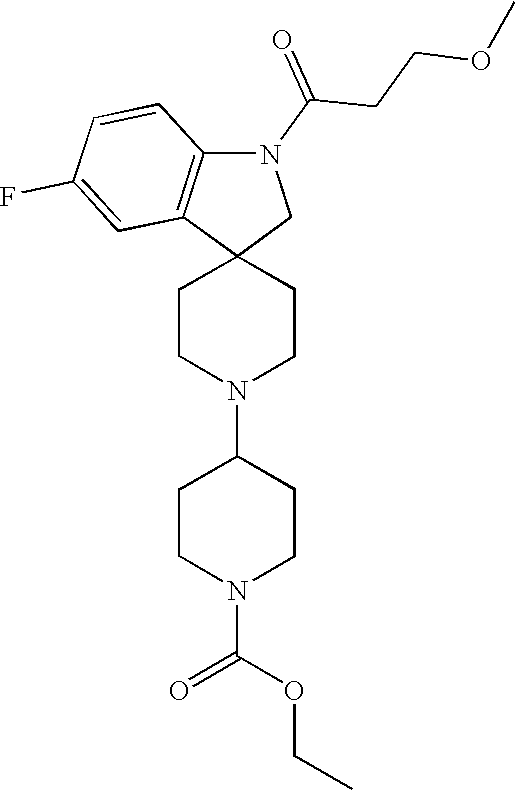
C1CN(C2CCN(C(OCC)=O)CC2)CCC12CN(C(CCOC)=O)C1=C2C=C(F)C=C1
